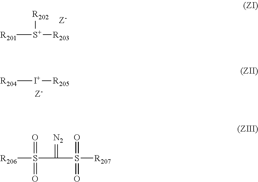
[R201][S+]([R203])[R202].[R204][I+][R205].S(C(S([R207])(=O)=O)=[N2])([R206])(=O)=O
